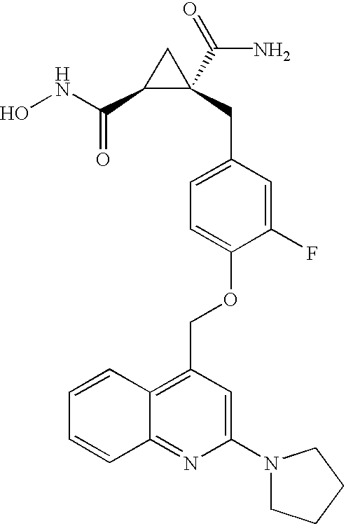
ONC(=O)C1C(C(N)=O)(CC2=CC=C(OCC3=C4C(=NC(N5CCCC5)=C3)C=CC=C4)C(F)=C2)C1
